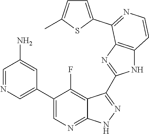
C1=NC=C(C2=CN=C3C(=C2F)C(C2=NC4=C(N2)C=CN=C4C2=CC=C(C)S2)=N[N H]3)C=C1N
